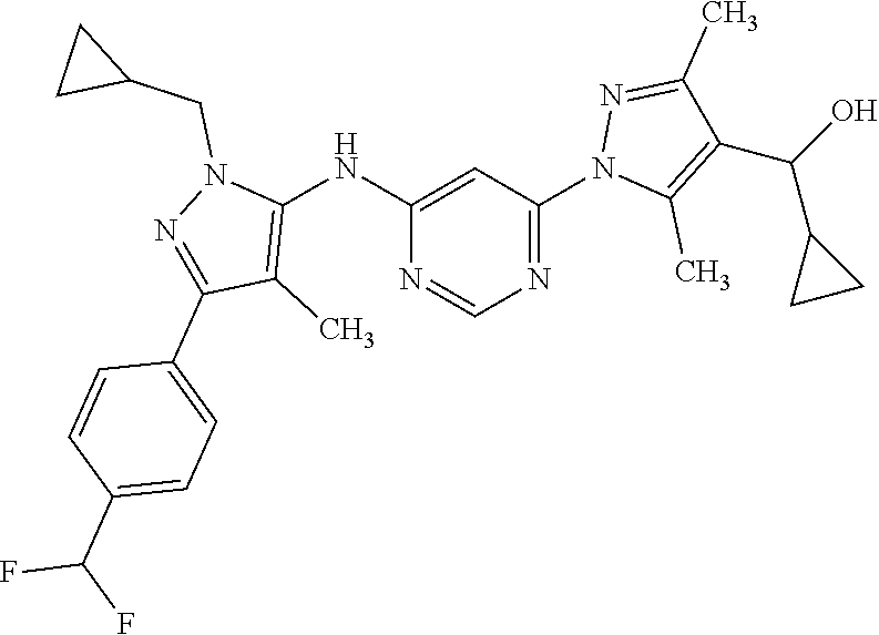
C1(NC2=CC(N3C(C)=C(C(C4CC4)O)C(C)=N3)=NC=N2)=C(C)C(C2=CC=C(C(F)F)C=C2)=NN1CC1CC1
